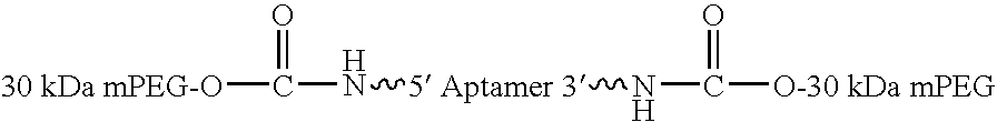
[30 kDa mPEG-O]C(=O)N[5 Aptamer 3]NC(=O)[O-30 kDa mPEG]
